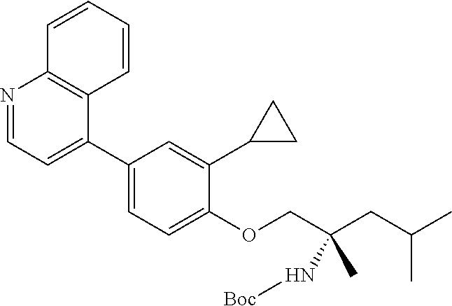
N1=CC=C(C2=CC=C(OCC(C)(N[Boc])CC(C)C)C(C3CC3)=C2)C2=C1C=CC=C2
